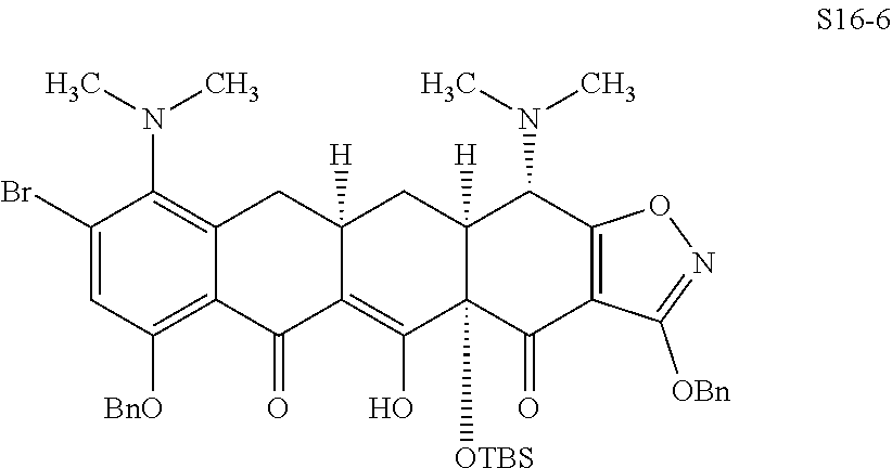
BrC1=CC([BnO])=C2C(=C1N(C)C)CC1([H])C(=C(O)C3([OTBS])C([H])(C1)C(N(C)C)C1=C(C3=O)C([OBn])=NO1)C2=O
